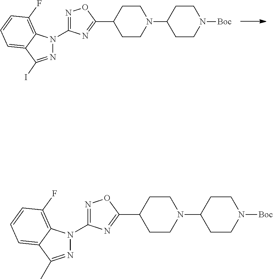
N1=C(C)C2=CC=CC(F)=C2N1C1=NOC(C2CCN(C3CCN([Boc])CC3)CC2)=N1.N1=C(I)C2=CC=CC(F)=C2N1C1=NOC(C2CCN(C3CCN([Boc])CC3)CC2)=N1
